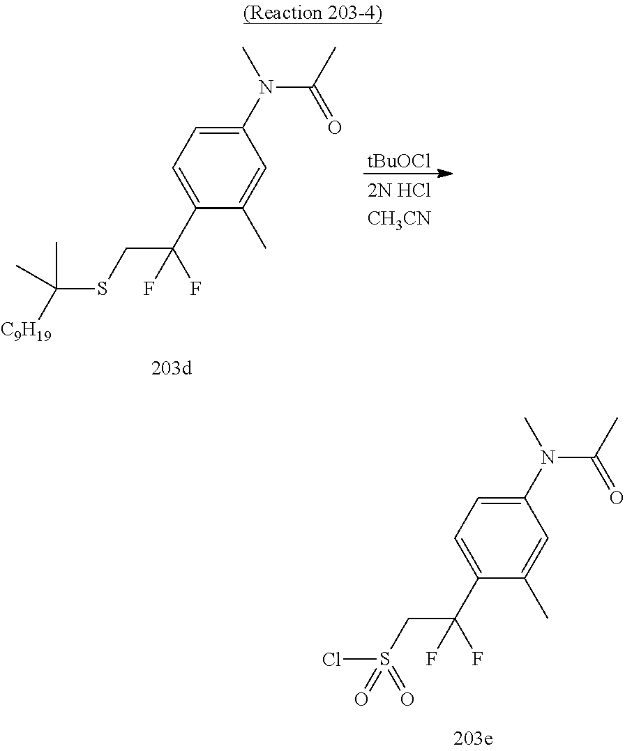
C1(N(C)C(C)=O)=CC=C(C(CS(Cl)(=O)=O)(F)F)C(C)=C1.C1(N(C)C(C)=O)=CC=C(C(CSC([C9H19])(C)C)(F)F)C(C)=C1.[tBuOCl]
